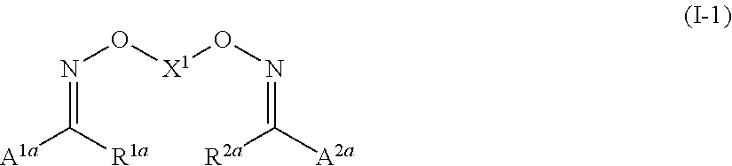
N(=C([R1a])[A1a])O[X1]ON=C([A2a])[R2a]
